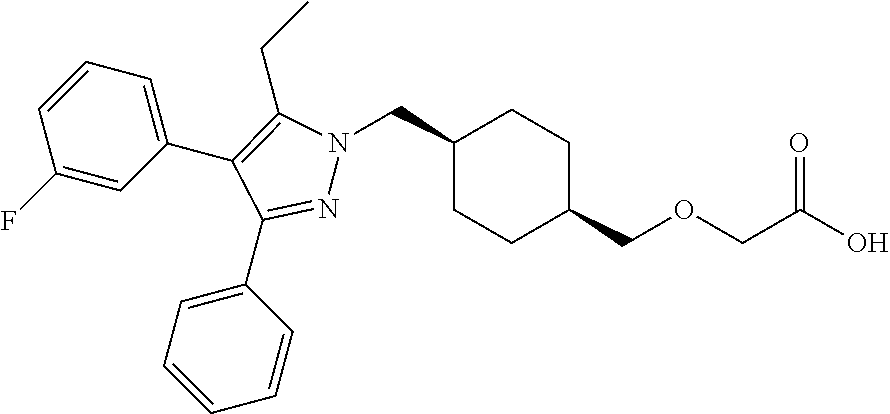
C1(CN2N=C(C3=CC=CC=C3)C(C3=CC=CC(F)=C3)=C2CC)CCC(COCC(O)=O)CC1
